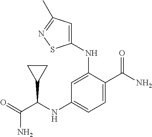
C1(NC(C(=O)N)C2CC2)=CC=C(C(N)=O)C(NC2=CC(C)=NS2)=C1
